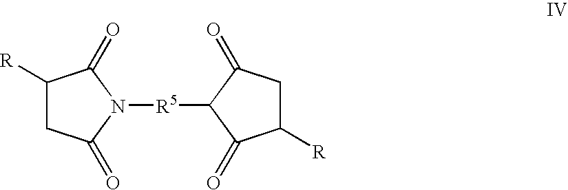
C1([R])CC(=O)N([R5]C2C(=O)CC([R])C2=O)C1=O
